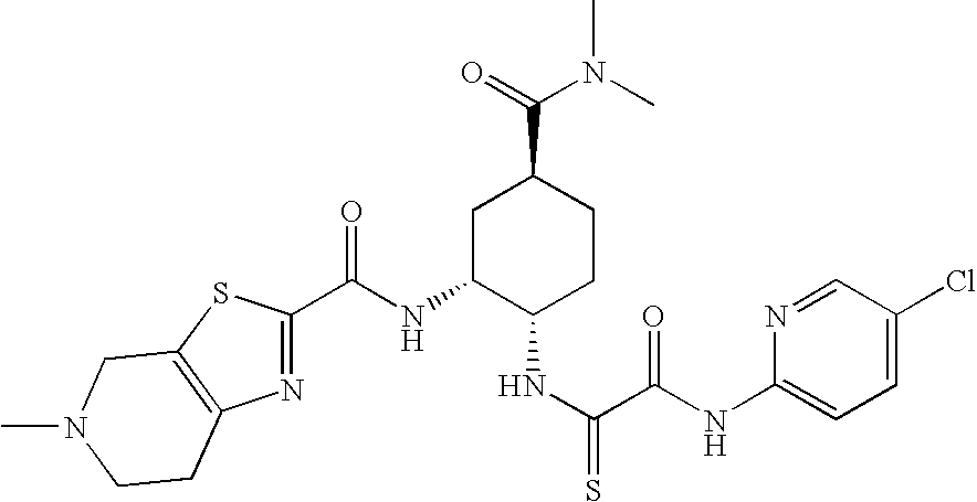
C(NC1C(NC(C(=O)NC2=CC=C(Cl)C=N2)=S)CCC(C(N(C)C)=O)C1)(=O)C1=NC2=C(S1)CN(C)CC2
